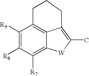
C1([R9])=C([R8])C([R7])=C2C3=C1CCCC3=C(C)[W]2
